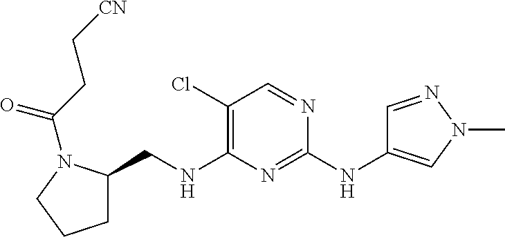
C1(Cl)=C(NCC2CCCN2C(CC[CN])=O)N=C(NC2=CN(C)N=C2)N=C1
